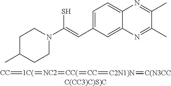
C1C(C)CCN(C(S)=CC2=CC=C3C(=C2)N=C(C)C(C)=N3)C1.[CC]=[1C(]=[NC2]=[CC(]=[CC]=[C2N1)N]=[C(N3CC].[C(CC3)C)S)C]
